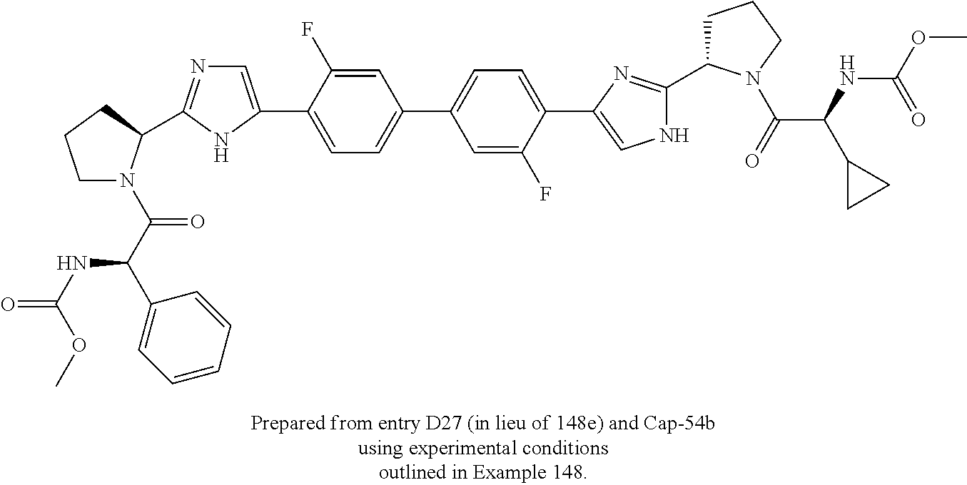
C1=C(F)C(C2=CNC(C3CCCN3C(=O)C(NC(OC)=O)C3CC3)=N2)=CC=C1C1=CC=C(C2=CN=C(C3N(C(C(NC(=O)OC)C4=CC=CC=C4)=O)CCC3)N2)C(F)=C1
